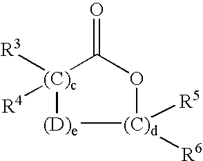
[(C)d]1([R5])([R6])OC(=O)[(C)c]([R3])([R4])[(D)e]1
